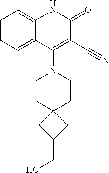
C1=CC=C2C(=C1)NC(=O)C(C#N)=C2N1CCC2(CC1)CC(CO)C2
